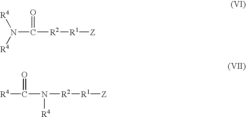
N(C([R2][R1][Z])=O)([R4])[R4].[R4]C(N([R2][R1][Z])[R4])=O
